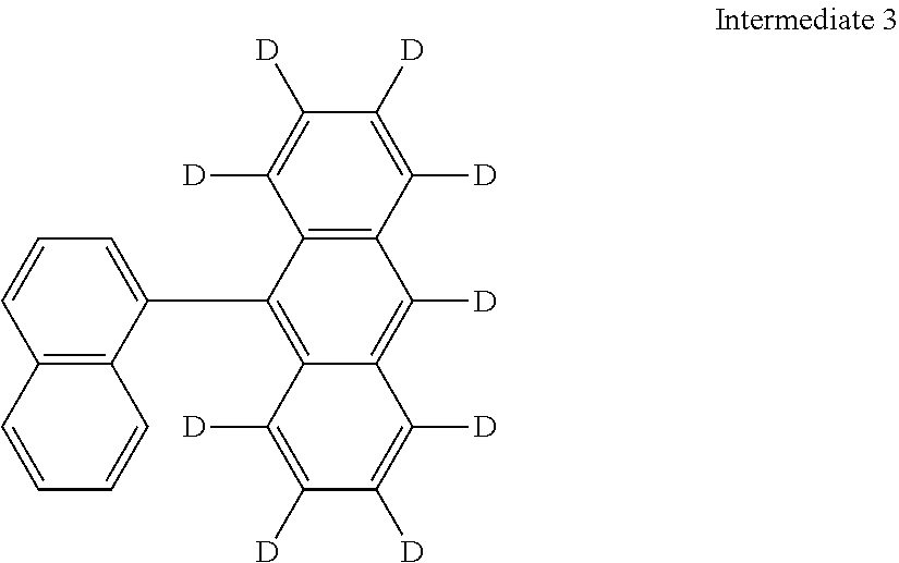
C1=CC2=C(C(C3=C4C(=C([D])C5=C3C([D])=C([D])C([D])=C5[D])C([D])=C([D])C([D])=C4[D])=C1)C=CC=C2
